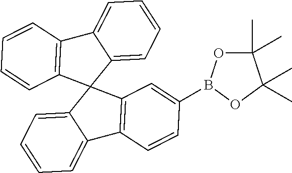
C12=CC=CC=C1C1(C3=C2C=CC=C3)C2=CC=CC=C2C2=C1C=C(B1OC(C)(C)C(C)(C)O1)C=C2
